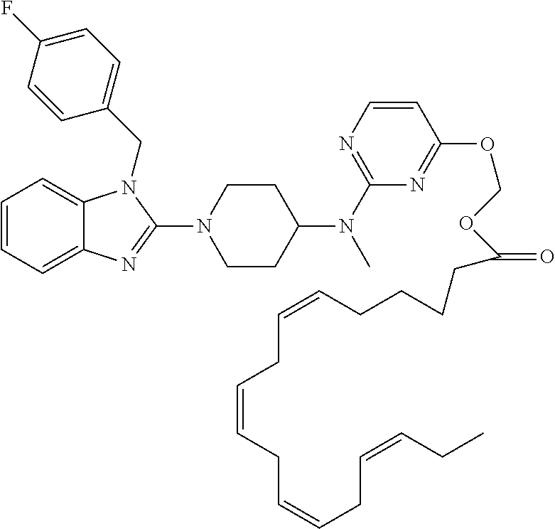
C1=CC=C2C(=C1)N(CC1=CC=C(F)C=C1)C(N1CCC(N(C3=NC=CC(OCOC(CCCCC=CCC=CCC=CCC=CCC)=O)=N3)C)CC1)=N2
